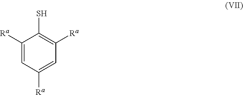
C1([Ra])=CC([Ra])=CC([Ra])=C1S
